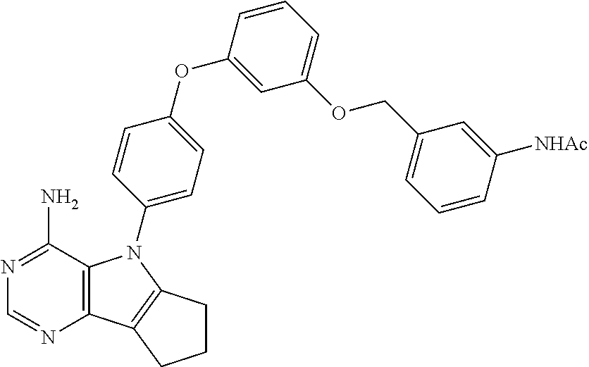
C12=C(C(N)=NC=N1)N(C1=CC=C(OC3=CC(OCC4=CC=CC([NHAc])=C4)=CC=C3)C=C1)C1=C2CCC1
